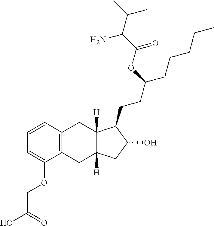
C1=CC2=C(CC3([H])C([H])(C2)C(CCC(CCCCC)OC(=O)C(N)C(C)C)C(O)C3)C(OCC(O)=O)=C1
